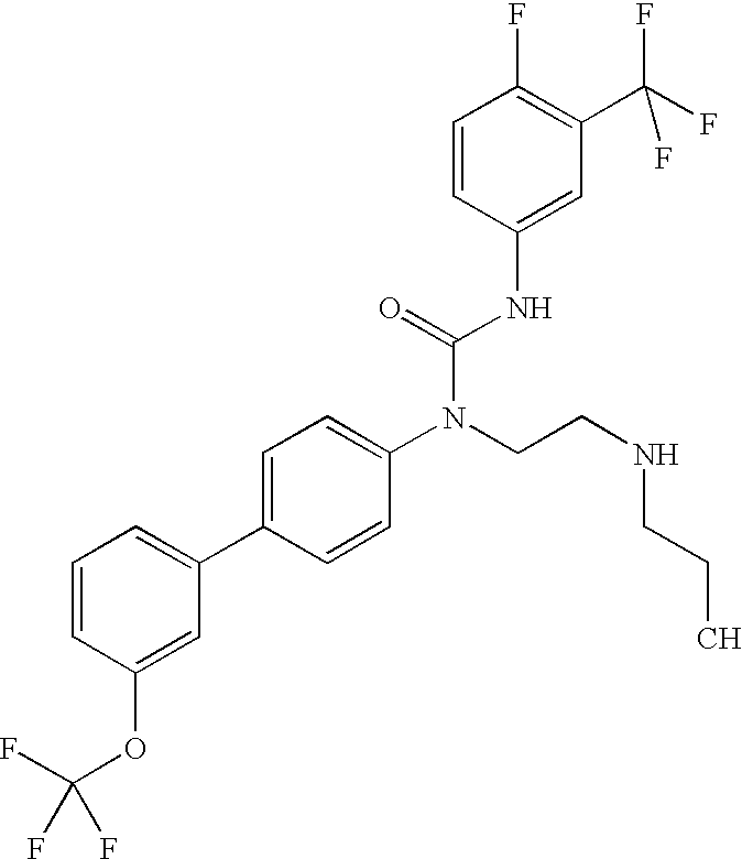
C1=CC(OC(F)(F)F)=CC(C2=CC=C(N(CCNCCC)C(=O)NC3=CC(C(F)(F)F)=C(F)C=C3)C=C2)=C1
